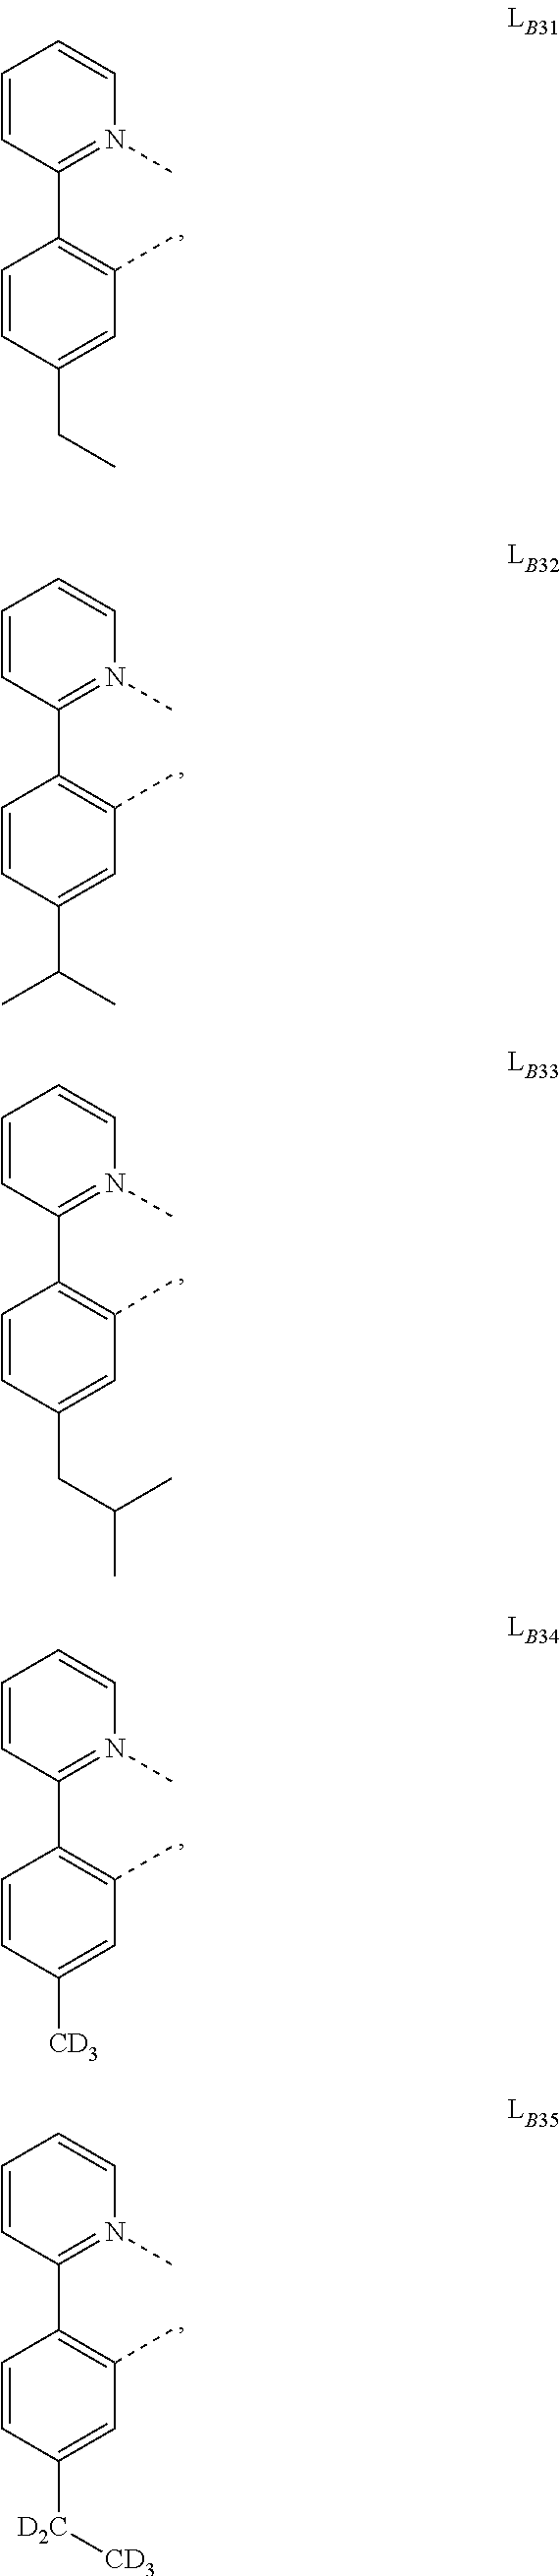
C1=CC(C2=C(C)C=C(C(C)C)C=C2)=N(C)C=C1.C1=CC(C2=C(C)C=C(CC(C)C)C=C2)=N(C)C=C1.C1=CC(C2=C(C)C=C([CD3])C=C2)=N(C)C=C1.C1=CC(C2=C(C)C=C([D2C][CD3])C=C2)=N(C)C=C1.C1=CC(C2=C(C)C=C(CC)C=C2)=N(C)C=C1
